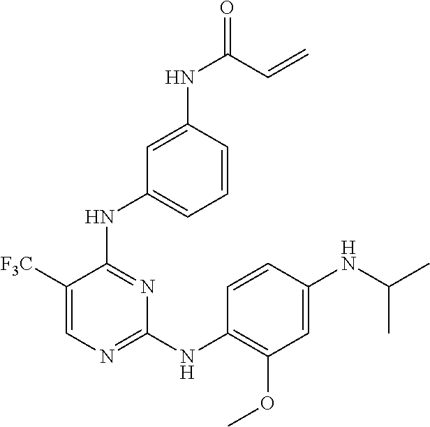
C1([F3C])=CN=C(NC2=C(OC)C=C(NC(C)C)C=C2)N=C1NC1=CC=CC(NC(C=C)=O)=C1
